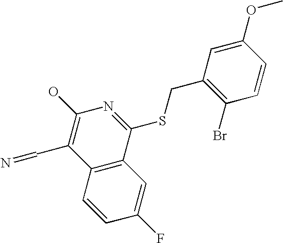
C12=C(C(SCC3=C(Br)C=CC(OC)=C3)=NC(O)=C1C=N)C=C(F)C=C2
